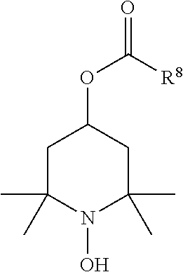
C1C(C)(C)N(O)C(C)(C)CC1OC(=O)[R8]
